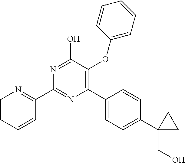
N1=C(C2=NC=CC=C2)N=C(O)C(OC2=CC=CC=C2)=C1C1=CC=C(C2(CO)CC2)C=C1
